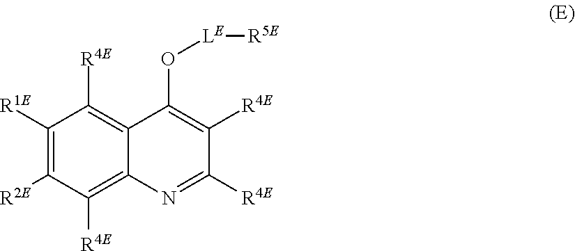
C1([R1E])=C([R2E])C([R4E])=C2C(=C1[R4E])C(O[LE][R5E])=C([R4E])C([R4E])=N2
